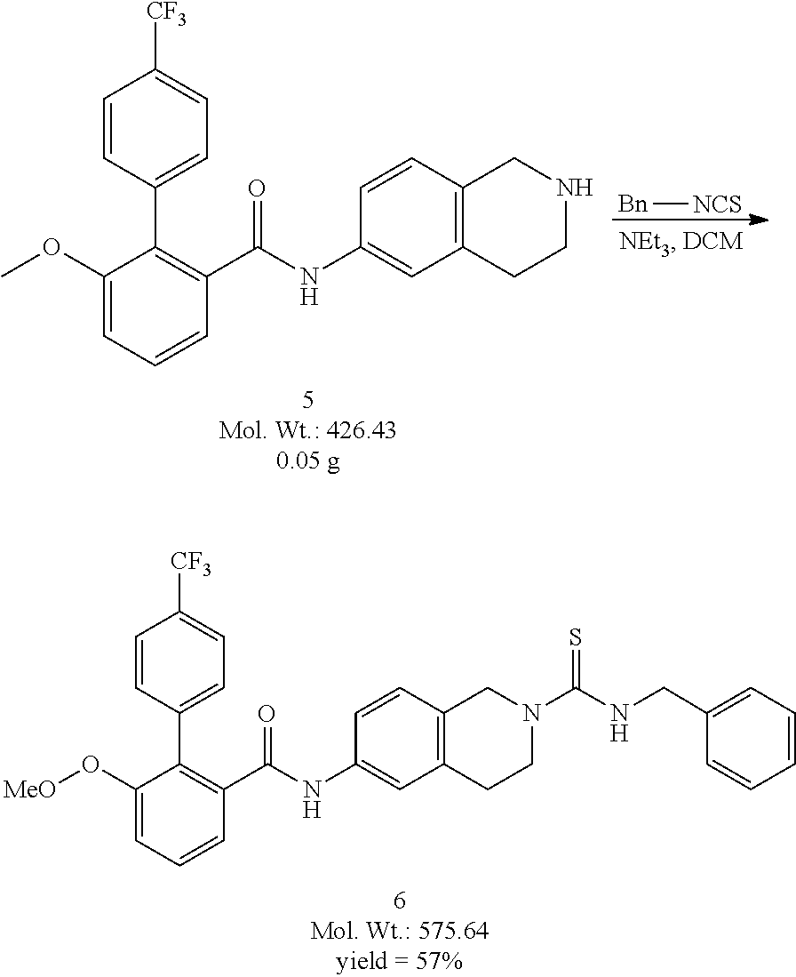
C1(OC)=CC=CC(C(NC2=CC3=C(C=C2)CNCC3)=O)=C1C1=CC=C([CF3])C=C1.[Bn][NCS].C1(O[MeO])=CC=CC(C(NC2=CC3=C(C=C2)CN(C(NCC2=CC=CC=C2)=S)CC3)=O)=C1C1=CC=C([CF3])C=C1
